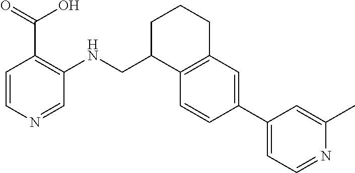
C1=CC(C2=CC=NC(C)=C2)=CC2=C1C(CNC1=C(C(O)=O)C=CN=C1)CCC2
